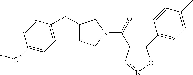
C1(C2=CC=C(C)C=C2)=C(C(=O)N2CCC(CC3=CC=C(OC)C=C3)C2)C=NO1
